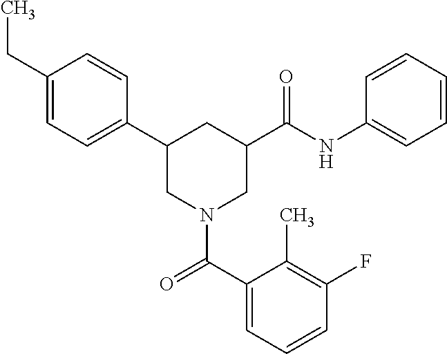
C1(CC)=CC=C(C2CN(C(C3=CC=CC(F)=C3C)=O)CC(C(NC3=CC=CC=C3)=O)C2)C=C1
